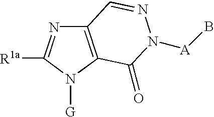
C12=C(N([G])C([R1a])=N1)C(=O)N([A]B)N=C2
